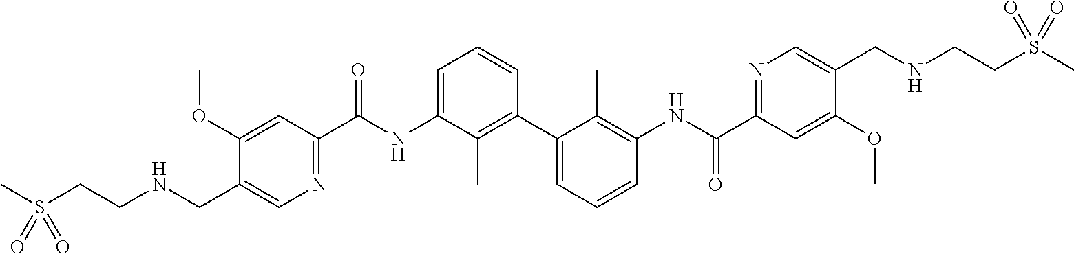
C1(OC)=CC(C(NC2=CC=CC(C3=CC=CC(NC(C4=NC=C(CNCCS(C)(=O)=O)C(OC)=C4)=O)=C3C)=C2C)=O)=NC=C1CNCCS(C)(=O)=O
